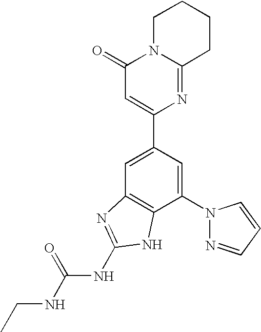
C1=C(C2=CC(=O)N3C(=N2)CCCC3)C=C(N2N=CC=C2)C2=C1N=C(NC(NCC)=O)N2
